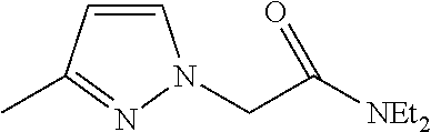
C1=CC(C)=NN1CC([NEt2])=O
